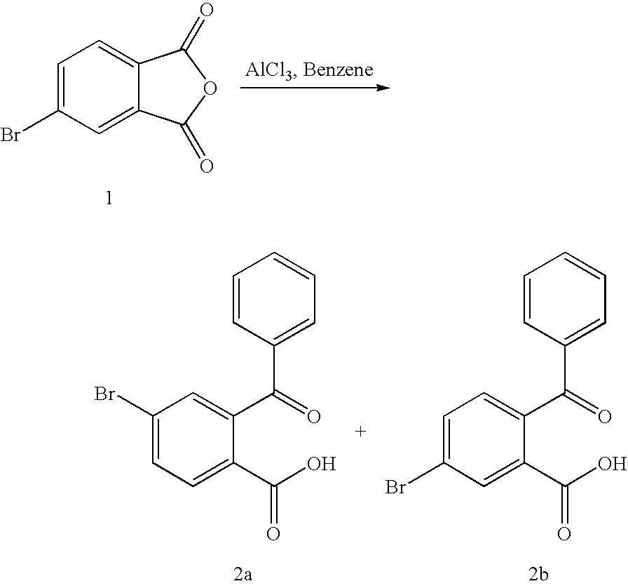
C1=C(Br)C=C2C(=C1)C(=O)OC2=O.C1(Br)=CC=C(C(=O)O)C(C(C2=CC=CC=C2)=O)=C1.C1=C(Br)C=C(C(=O)O)C(C(C2=CC=CC=C2)=O)=C1
